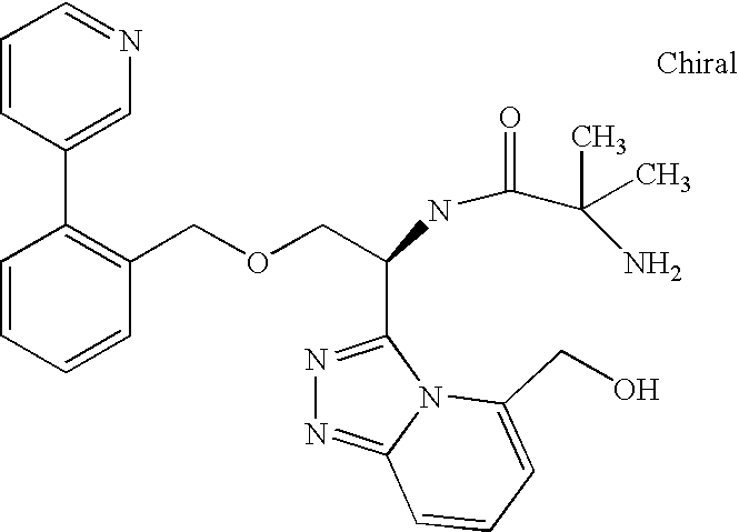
C1=CC=CC(COCC(C2=NN=C3N2C(CO)=CC=C3)NC(C(N)(C)C)=O)=C1C1=CN=CC=C1
